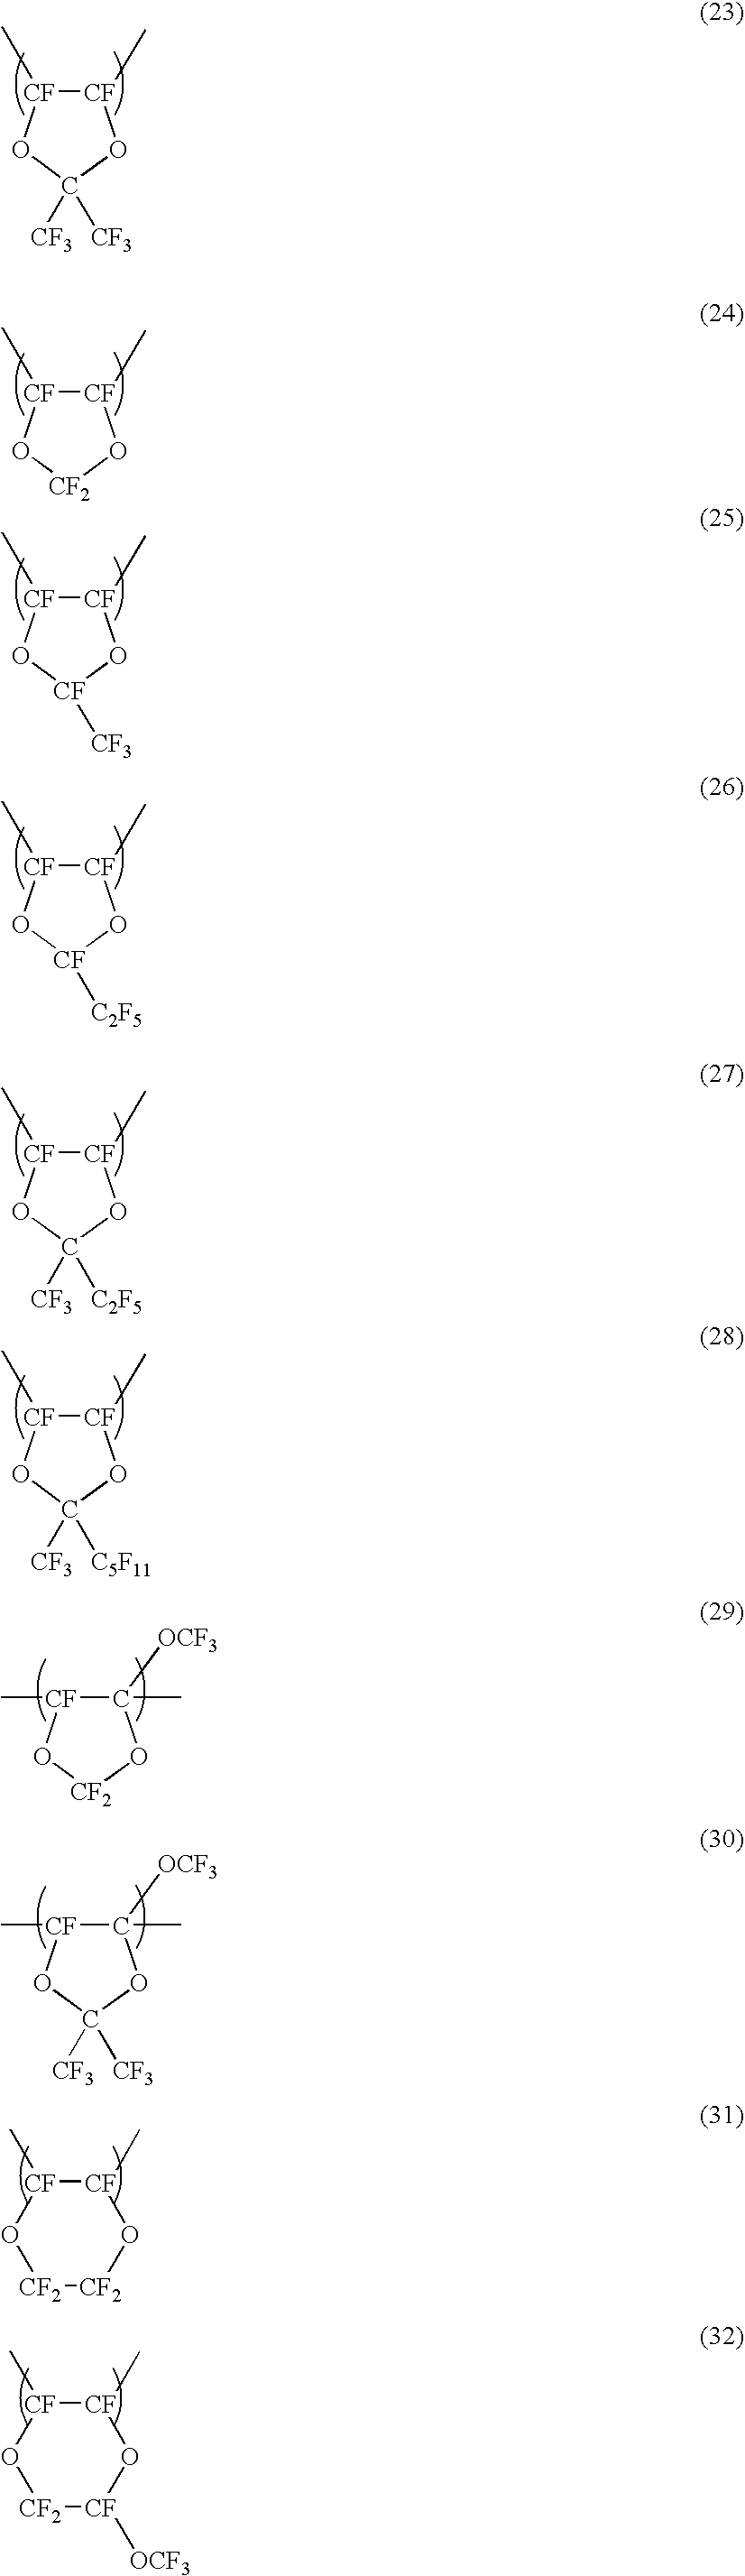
[CF]1(C)[CF](C)OC([CF3])([CF3])O1.[CF]1(C)[CF](C)O[CF]([CF3])O1.[CF]1(C)[CF](C)O[CF]([C2F5])O1.[CF]1(C)[CF](C)OC([C2F5])([CF3])O1.[CF]1(C)[CF](C)OC([C5F11])([CF3])O1.[CF]1(C)[CF](C)O[CF2]O1.[CF2]1[CF2]O[CF](C)[CF](C)O1.[CF2]1[CF]([OCF3])O[CF](C)[CF](C)O1.C1([OCF3])(C)[CF](C)O[CF2]O1.C1([OCF3])(C)[CF](C)OC([CF3])([CF3])O1
